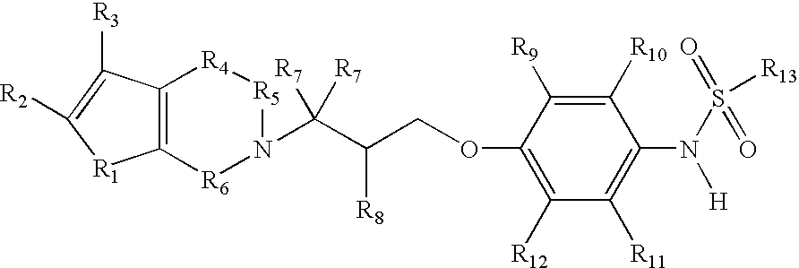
C12=C(C([R3])=C([R2])[R1]1)[R4][R5]N(C([R7])([R7])C(COC1=C([R12])C([R11])=C(N(S(=O)(=O)[R13])[H])C([R10])=C1[R9])[R8])[R6]2
